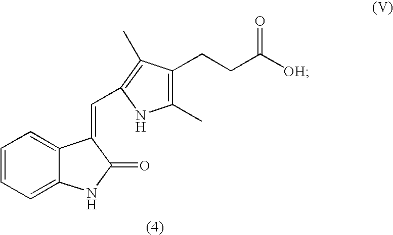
C1=CC=C2C(=C1)C(=CC1=C(C)C(CCC([OH])=O)=C(C)N1)C(=O)N2
